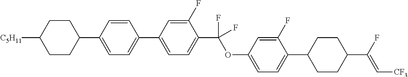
[C5H11]C1CCC(C2=CC=C(C3=CC=C(C(OC4=CC=C(C5CCC(C(F)=C[CF3])CC5)C(F)=C4)(F)F)C(F)=C3)C=C2)CC1
